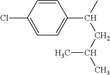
C1=C(Cl)C=CC(C(C)CC(C)C)=C1
